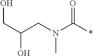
C(CN(C(*)=O)C)(CO)O
